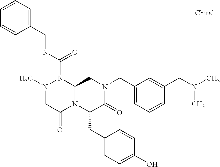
N(C(N1N(C)CC(=O)N2C1CN(CC1=CC=CC(CN(C)C)=C1)C(=O)C2CC1=CC=C(O)C=C1)=O)CC1=CC=CC=C1
